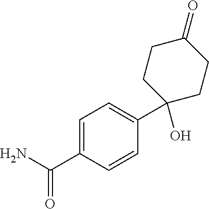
C1=C(C(N)=O)C=CC(C2(O)CCC(=O)CC2)=C1
